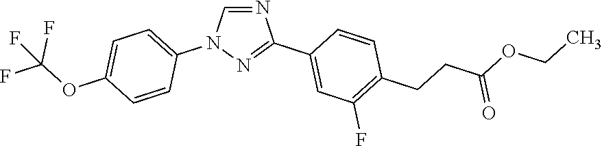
N1=CN(C2=CC=C(OC(F)(F)F)C=C2)N=C1C1=CC(F)=C(CCC(=O)OCC)C=C1
